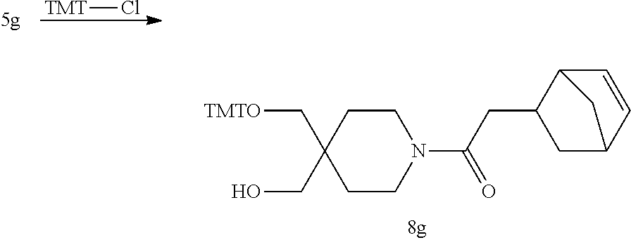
C1CC(C[TMTO])(CO)CCN1C(=O)CC1CC2C=CC1C2.[TMT]Cl
